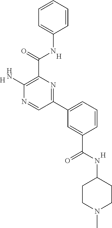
C1=CC=CC(NC(C2=C(N)N=CC(C3=CC=CC(C(NC4CCN(C)CC4)=O)=C3)=N2)=O)=C1.[H].[H].[H]
